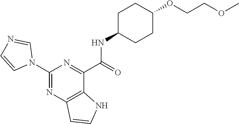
C(COC1CCC(NC(C2=NC(N3C=NC=C3)=NC3=C2NC=C3)=O)CC1)OC
